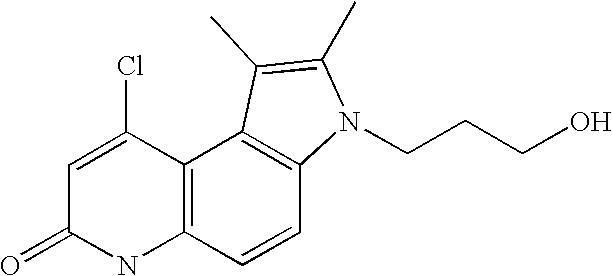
C12=C(C=CC3=C1C(C)=C(C)N3CCCO)NC(=O)C=C2Cl
